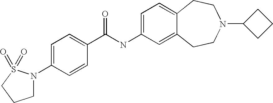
C1=C(NC(C2=CC=C(N3CCCS3(=O)=O)C=C2)=O)C=C2C(=C1)CCN(C1CCC1)CC2
